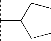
CC(C)C(CC)CC
